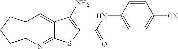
C12=C(N=C3C(=C1)C(N)=C(C(NC1=CC=C([CN])C=C1)=O)S3)CCC2
